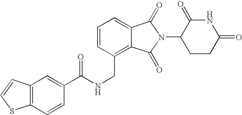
C(C1=C2C(=CC=C1)C(=O)N(C1CCC(=O)NC1=O)C2=O)NC(C1=CC2=C(C=C1)SC=C2)=O
